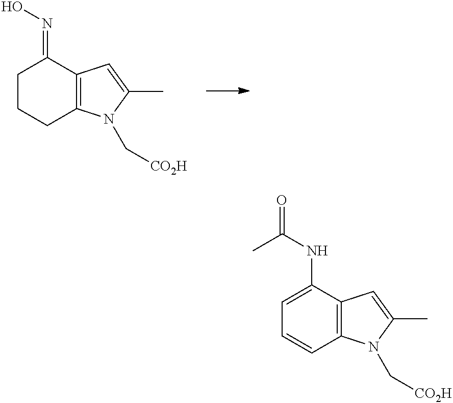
C1CCC2=C(C1=NO)C=C(C)N2C[CO2H].C1=C(NC(=O)C)C2=C(C=C1)N(C[CO2H])C(C)=C2
